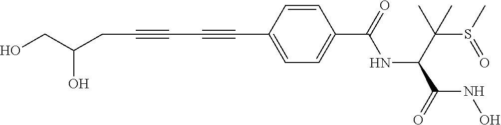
C(C#CC#CC1=CC=C(C(=O)NC(C(S(C)=O)(C)C)C(=O)NO)C=C1)C(CO)O
